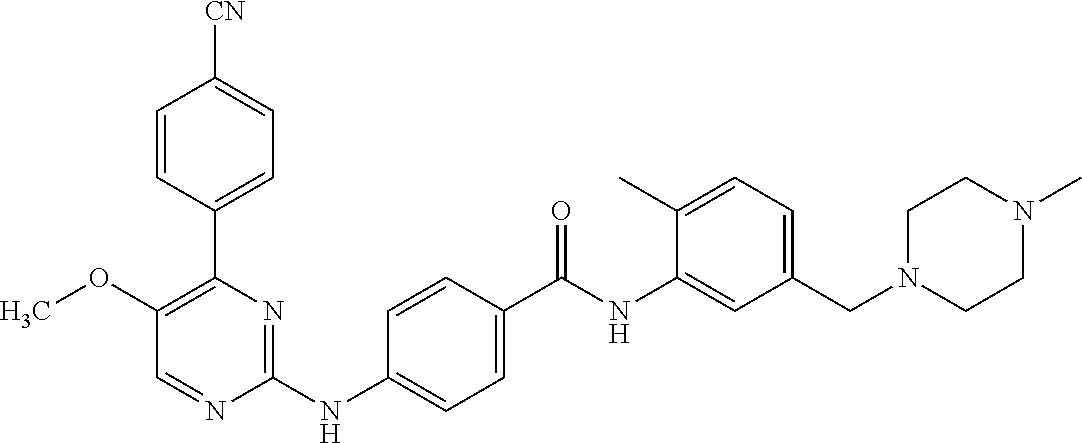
C1(C2=C(OC)C=NC(NC3=CC=C(C(NC4=CC(CN5CCN(C)CC5)=CC=C4C)=O)C=C3)=N2)=CC=C([CN])C=C1
